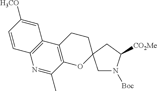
C12=C(C3=C(N=C1C)C=CC([H3CO])=C3)CCC1(O2)CN([Boc])C([CO2Me])C1
